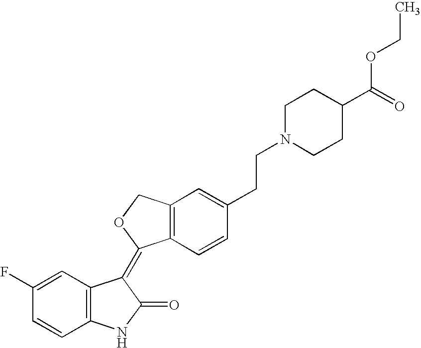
C1=C(F)C=CC2=C1C(=C1C3=C(CO1)C=C(CCN1CCC(C(=O)OCC)CC1)C=C3)C(=O)N2
